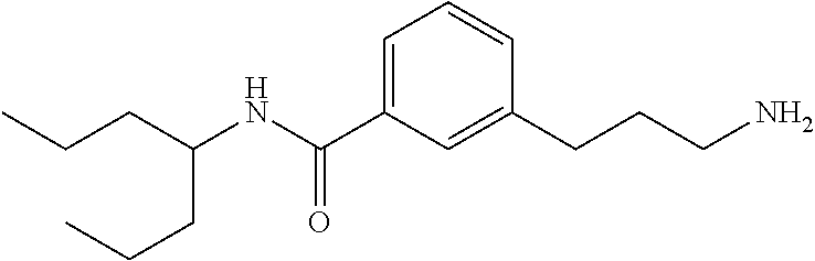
C(CC(CCC)NC(C1=CC=CC(CCCN)=C1)=O)C
